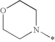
C1CN(*)CCO1
